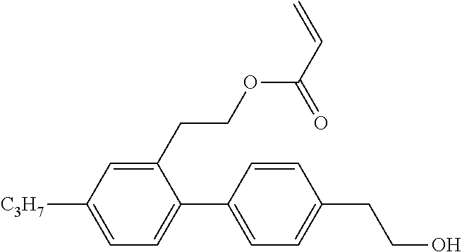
C1(CCOC(C=C)=O)=CC([C3H7])=CC=C1C1=CC=C(CCO)C=C1
